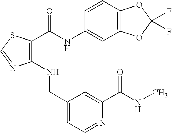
C1(NCC2=CC=NC(C(NC)=O)=C2)=C(C(NC2=CC3=C(C=C2)OC(F)(F)O3)=O)SC=N1
